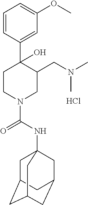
Cl.C1=CC(C2(O)CCN(C(NC34CC5CC(CC(C3)C5)C4)=O)CC2CN(C)C)=CC(OC)=C1
